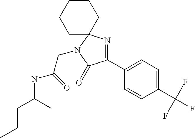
C1(C(F)(F)F)=CC=C(C2=NC3(N(CC(=O)NC(C)CCC)C2=O)CCCCC3)C=C1
